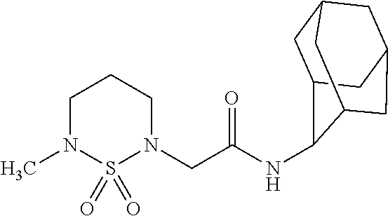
CN1CCCN(CC(=O)NC2C3CC4CC(CC2C4)C3)S1(=O)=O
